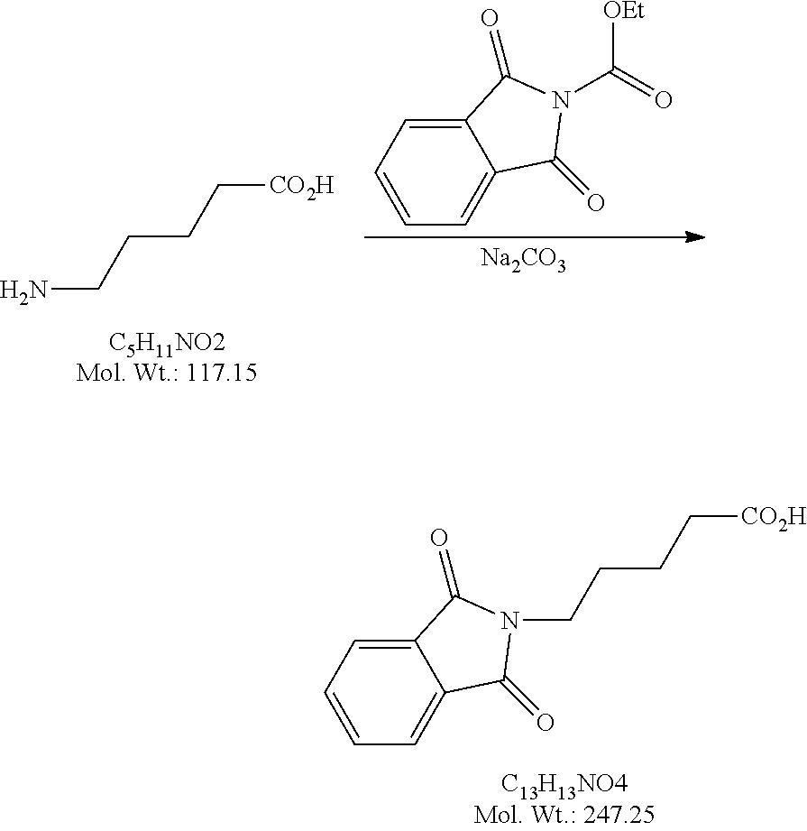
NCCCC[CO2H].C12=CC=CC=C1C(=O)N(C(=O)[OEt])C2=O.[Na2CO3].C12=CC=CC=C1C(=O)N(CCCC[CO2H])C2=O
